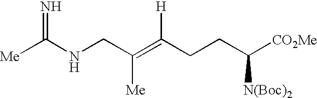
C(CC([N(Boc)2])[CO2Me])C(=C(CNC([Me])=N)[Me])[H]
